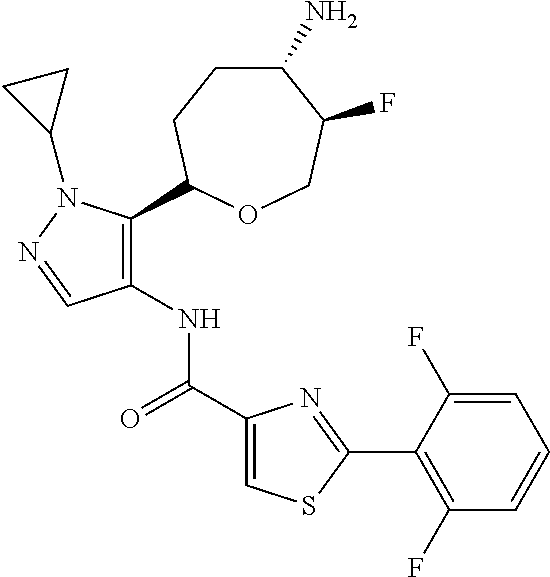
C1(N)CCC(C2=C(NC(C3=CSC(C4=C(F)C=CC=C4F)=N3)=O)C=NN2C2CC2)OCC1F
